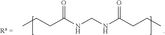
CCCC(NCNC(CCC)=O)=O
